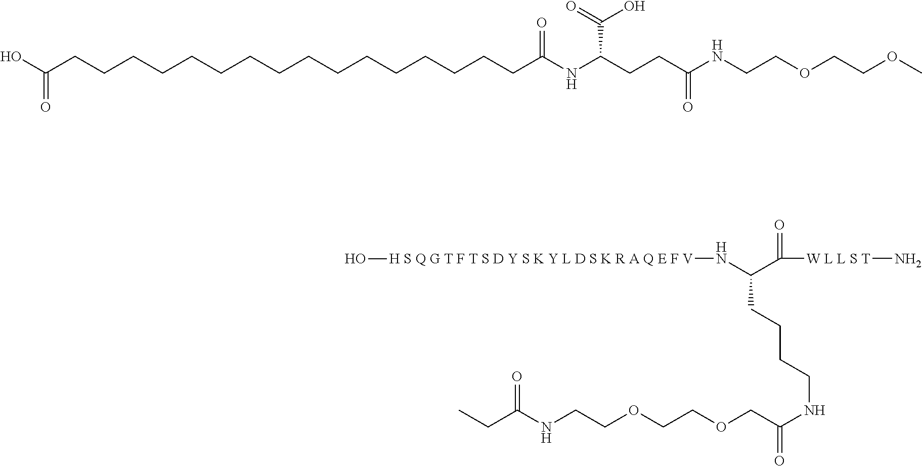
CCC(NCCOCCOCC(NCCCCC(N[H S Q G T F T S D Y S K Y L D S K R A Q E F V]O)C([W L L S T]N)=O)=O)=O.OC(CCCCCCCCCCCCCCCCC(NC(CCC(NCCOCCOC)=O)C(=O)O)=O)=O
